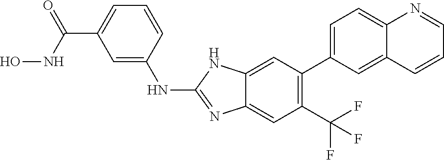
C1=C(NC2=NC3=CC(C(F)(F)F)=C(C4=CC=C5C(=C4)C=CC=N5)C=C3N2)C=CC=C1C(NO)=O
